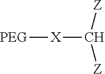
[PEG][X]C([Z])[Z]
